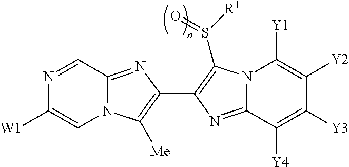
N1=CC2=NC(C3=C(S([R1])=O)N4C(=N3)C([Y4])=C([Y3])C([Y2])=C4[Y1])=C([Me])N2C=C1[W1]
